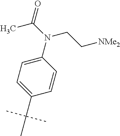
C1=C(N(C(=O)C)CC[NMe2])C=CC(C(C)(C)C)=C1
